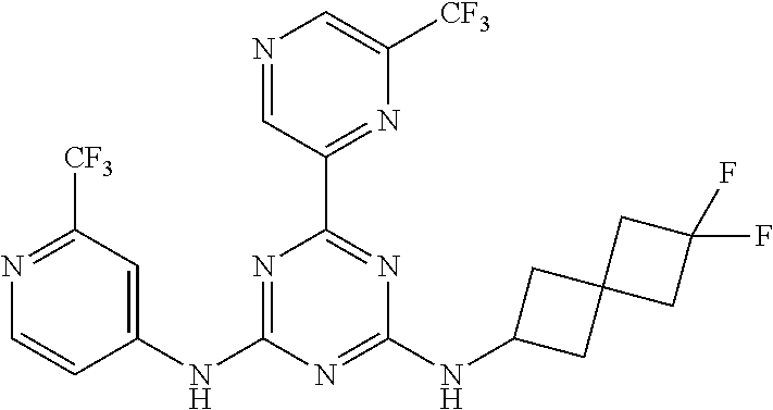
N1=C(NC2=CC([CF3])=NC=C2)N=C(NC2CC3(C2)CC(F)(F)C3)N=C1C1=NC([CF3])=CN=C1
